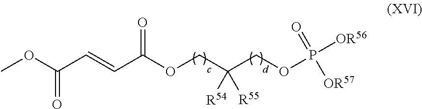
COC(C=CC(OCC(COP([OR56])(=O)[OR57])([R54])[R55])=O)=O
